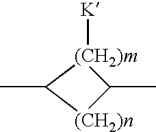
[(CH2)m]1([K])C(C)[(CH2)n]C1C
